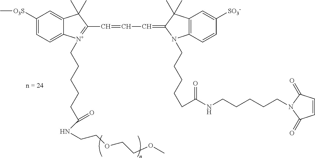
C1([O3S]C)=CC=C2C(=C1)C(C)(C)C(C=CC=C1C(C)(C)C3=C(N1CCCCCC(NCCCCCN1C(=O)C=CC1=O)=O)C=CC([SO3-])=C3)=[N+]2CCCCCC(=O)NCCOCCOC
